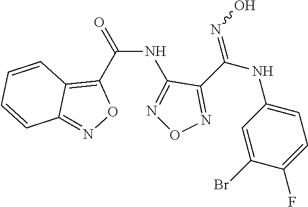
C(NC1=NON=C1C(NC1=CC=C(F)C(Br)=C1)=NO)(=O)C1=C2C(=NO1)C=CC=C2
